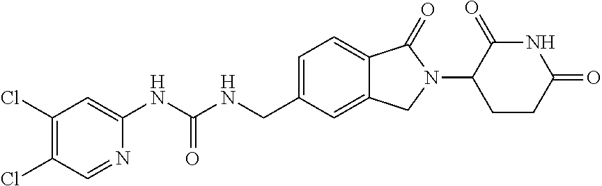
C1(Cl)=C(Cl)C=NC(NC(NCC2=CC=C3C(=C2)CN(C2CCC(=O)NC2=O)C3=O)=O)=C1
